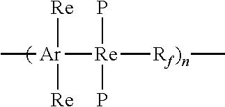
C[Ar]([Re]([Rf)n]C)(P)P)([Re])[Re]
